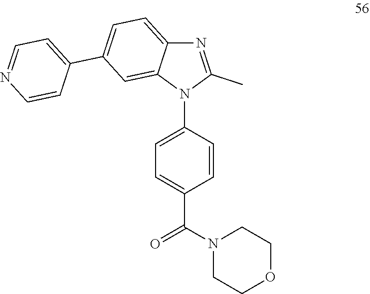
N1=C(C)N(C2=CC=C(C(N3CCOCC3)=O)C=C2)C2=CC(C3=CC=NC=C3)=CC=C12
